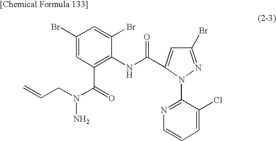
C1(Br)=CC(C(=O)N(N)CC=C)=C(NC(=O)C2=CC(Br)=NN2C2=NC=CC=C2Cl)C(Br)=C1
